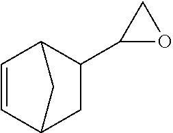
C1=CC2C(C3OC3)CC1C2
